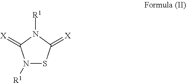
N1([R1])SC(=[X])N([R1])C1=[X]
